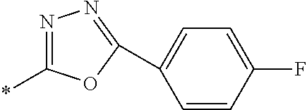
*C1=NN=C(C2=CC=C(F)C=C2)O1
